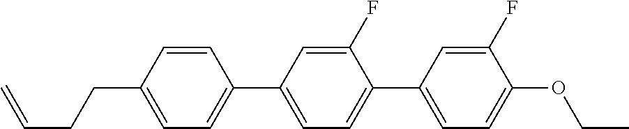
C1=CC(CCC=C)=CC=C1C1=CC=C(C2=CC=C(OCC)C(F)=C2)C(F)=C1
